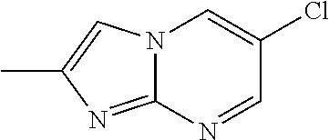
N12C(=NC(C)=C1)N=CC(Cl)=C2
